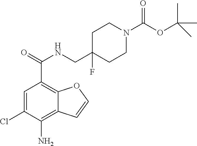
C1=C(Cl)C(N)=C2C(=C1C(NCC1(F)CCN(C(OC(C)(C)C)=O)CC1)=O)OC=C2
